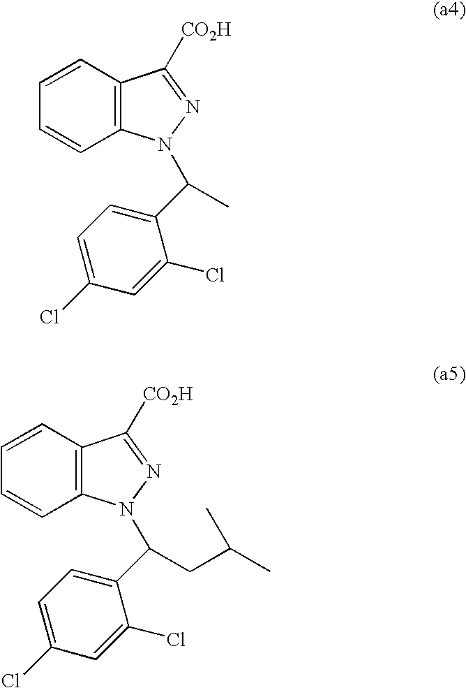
C1=CC2=C(C=C1)N(C(C1=CC=C(Cl)C=C1Cl)C)N=C2[CO2H].C1=CC2=C(C=C1)N(C(C1=CC=C(Cl)C=C1Cl)CC(C)C)N=C2[CO2H]
